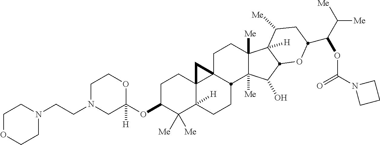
C1N(CCN2CCOCC2)CC(OC2C([Me])([Me])C3([H])C4(CC2)C2(CCC5([Me])C([Me])(C(O)C6C5([H])C([Me])CC(C(C([Me])[Me])OC(N5CCC5)=O)O6)C2CC3)C4)([H])OC1
